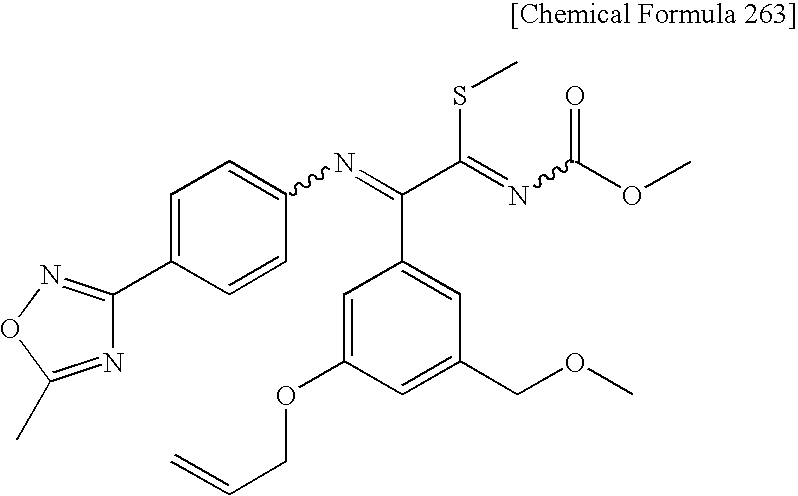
C1=C(OCC=C)C=C(COC)C=C1C(C(=NC(OC)=O)SC)=NC1=CC=C(C2=NOC(C)=N2)C=C1
